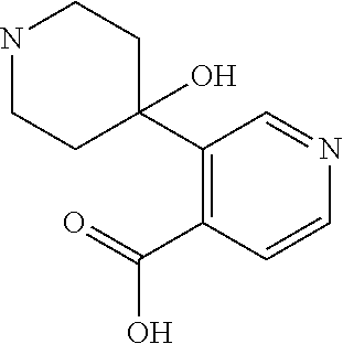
N1CCC(C2=C(C(O)=O)C=CN=C2)(O)CC1
